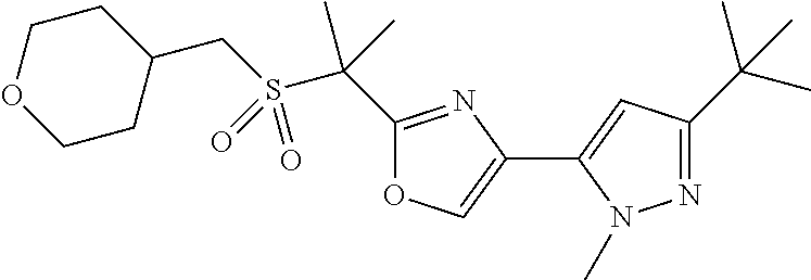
C1(CS(C(C)(C)C2=NC(C3=CC(C(C)(C)C)=NN3C)=CO2)(=O)=O)CCOCC1
